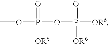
O(P([OR6])(=O)[OR6])P(OC)(=O)[OR6]
